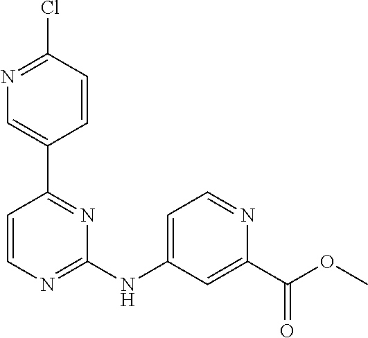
C1(NC2=CC=NC(C(OC)=O)=C2)=NC=CC(C2=CN=C(Cl)C=C2)=N1
